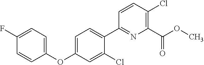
C1(Cl)=C(C(OC)=O)N=C(C2=CC=C(OC3=CC=C(F)C=C3)C=C2Cl)C=C1
